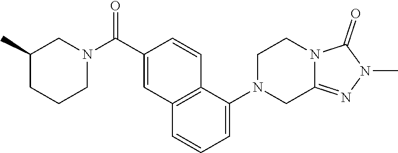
N1(C)N=C2N(CCN(C3=CC=CC4=C3C=CC(C(N3CC(C)CCC3)=O)=C4)C2)C1=O
